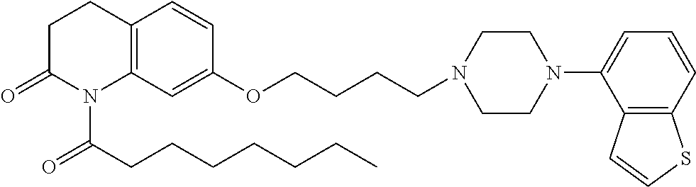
C12=C(C=C(OCCCCN3CCN(C4=CC=CC5=C4C=CS5)CC3)C=C1)N(C(CCCCCCC)=O)C(=O)CC2
